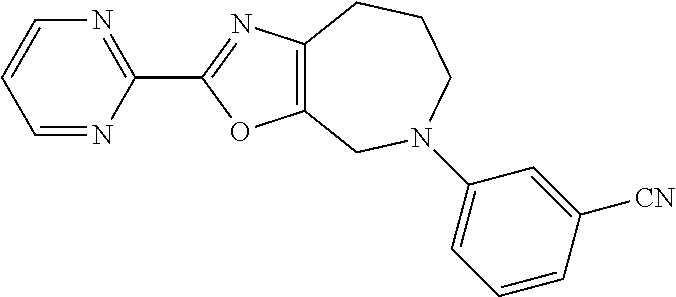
C12=C(CN(C3=CC=CC([CN])=C3)CCC1)OC(C1=NC=CC=N1)=N2
